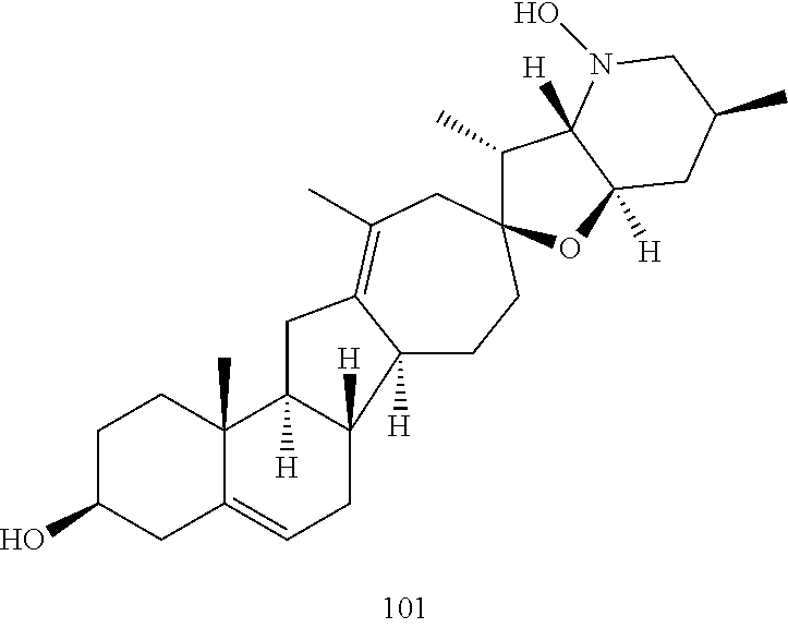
C1C(O)CC2=CCC3([H])C4([H])CCC5(CC(C)=C4CC3([H])C2(C)C1)C(C)C1([H])C([H])(O5)CC(C)CN1O
